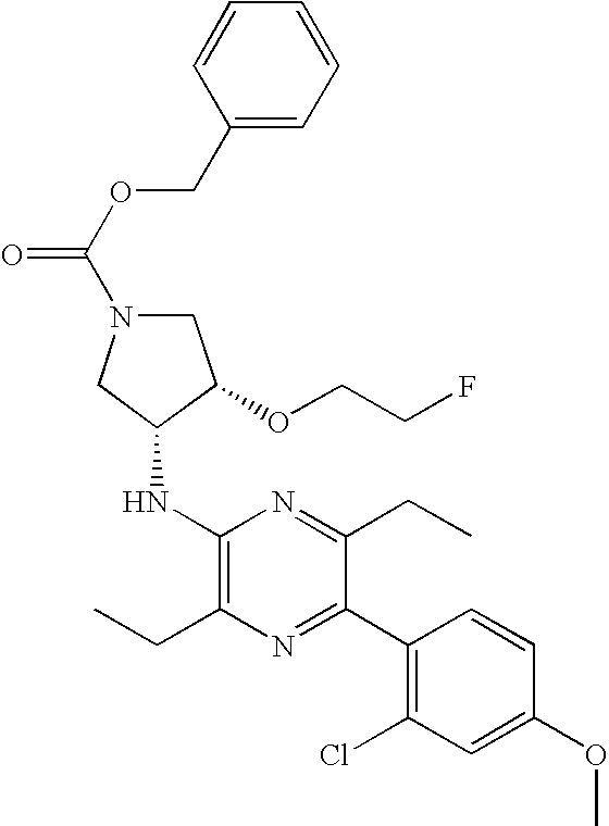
C1(NC2CN(C(=O)OCC3=CC=CC=C3)CC2OCCF)=C(CC)N=C(C2=C(Cl)C=C(OC)C=C2)C(CC)=N1
